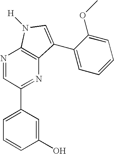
C1(O)=CC(C2=NC3=C(N=C2)N([H])C=C3C2=CC=CC=C2OC)=CC=C1
